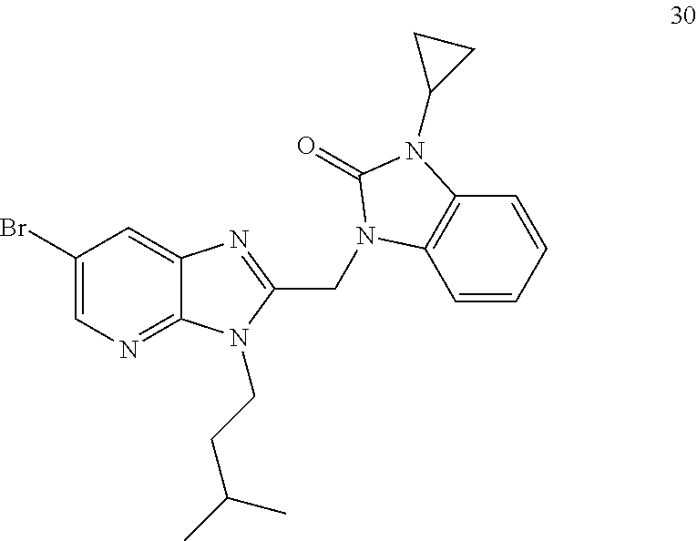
C1(Br)=CN=C2C(=C1)N=C(CN1C3=C(C=CC=C3)N(C3CC3)C1=O)N2CCC(C)C
